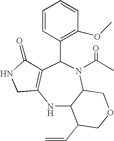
N1C2C(N(C(C)=O)C(C3=C(OC)C=CC=C3)C3=C1CNC3=O)COCC2C=C
